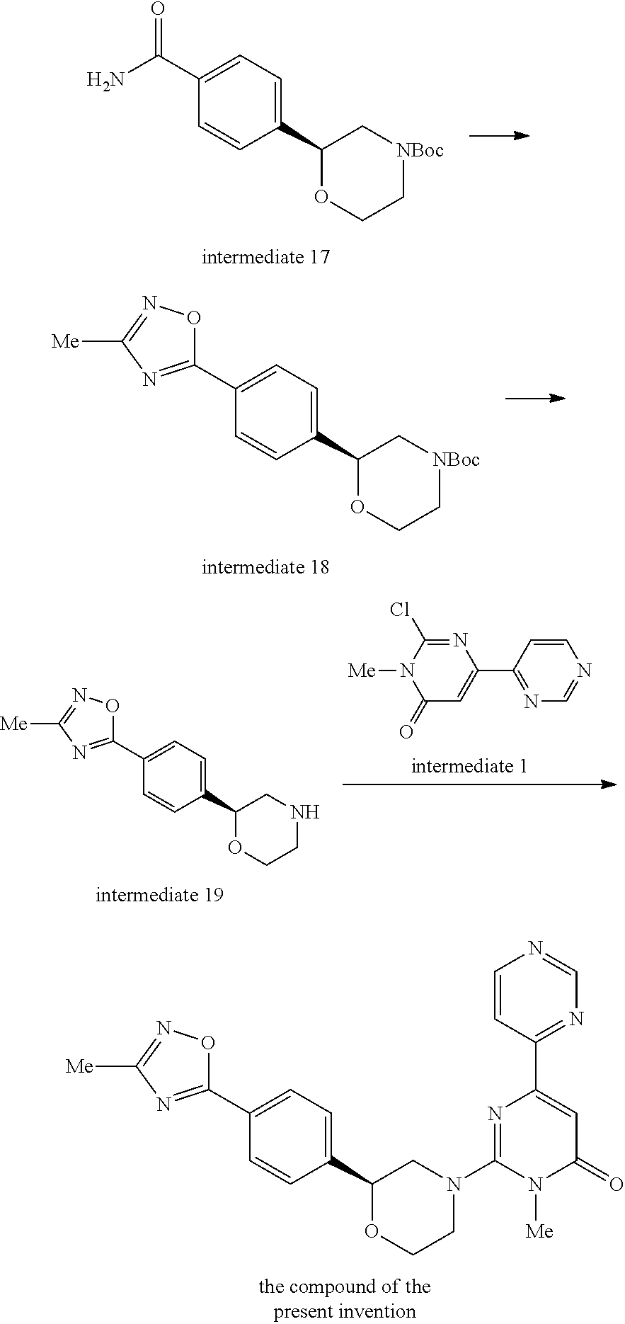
C1=CC(C2CN(C3=NC(C4=NC=NC=C4)=CC(=O)N3[Me])CCO2)=CC=C1C1=NC([Me])=NO1.C1=CC(C2C[NBoc]CCO2)=CC=C1C(N)=O.C1=CC(C2C[NBoc]CCO2)=CC=C1C1=NC([Me])=NO1.C1(C2=NC=NC=C2)=CC(=O)N([Me])C(Cl)=N1.C1=CC(C2CNCCO2)=CC=C1C1=NC([Me])=NO1
